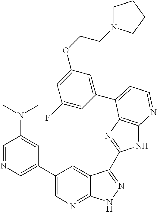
C1(C2=CN=CC(N(C)C)=C2)=CN=C2C(=C1)C(C1=NC3=C(N1)N=CC=C3C1=CC(OCCN3CCCC3)=CC(F)=C1)=NN2
